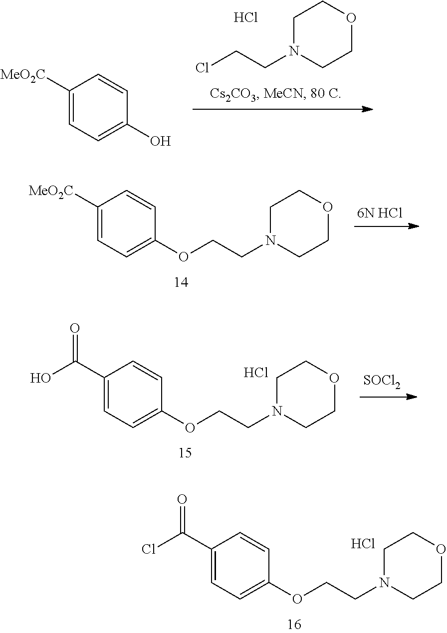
C1N(CCCl)CCOC1.Cl.C1([MeO2C])=CC=C(O)C=C1.C1([MeO2C])=CC=C(OCCN2CCOCC2)C=C1.[6N HCl].C1(C(O)=O)=CC=C(OCCN2CCOCC2)C=C1.Cl.[SOCl2].C1(C(Cl)=O)=CC=C(OCCN2CCOCC2)C=C1.Cl
